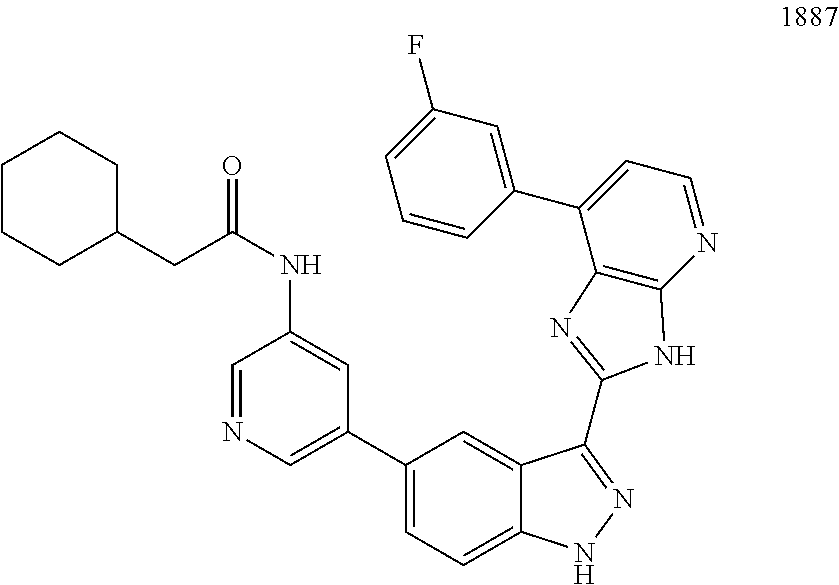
C1=C(F)C=C(C2=CC=NC3=C2N=C(C2=NNC4=CC=C(C5=CN=CC(NC(CC6CCCCC6)=O)=C5)C=C42)N3)C=C1
